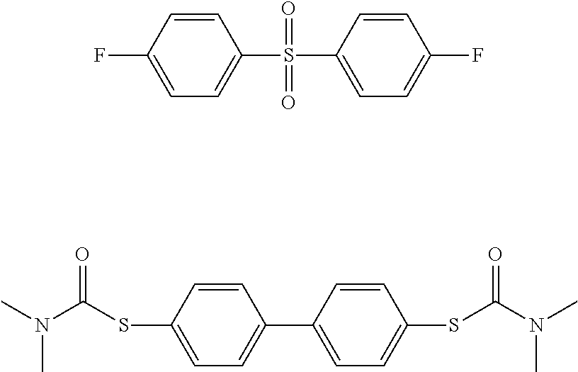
C1=CC(F)=CC=C1S(=O)(=O)C1=CC=C(F)C=C1.C1=CC(SC(N(C)C)=O)=CC=C1C1=CC=C(SC(N(C)C)=O)C=C1
